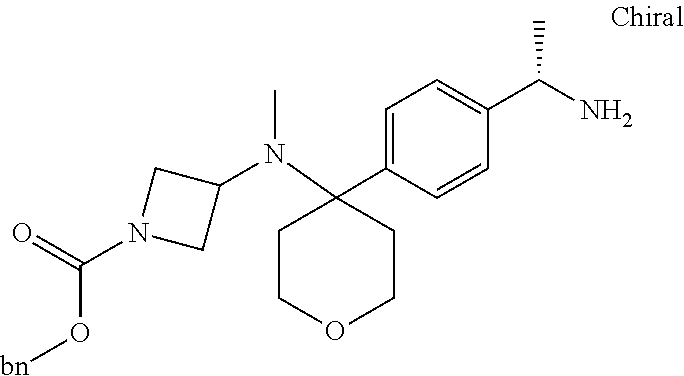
C1=C(C2(N(C)C3CN(C(=O)O[bn])C3)CCOCC2)C=CC(C(N)C)=C1
